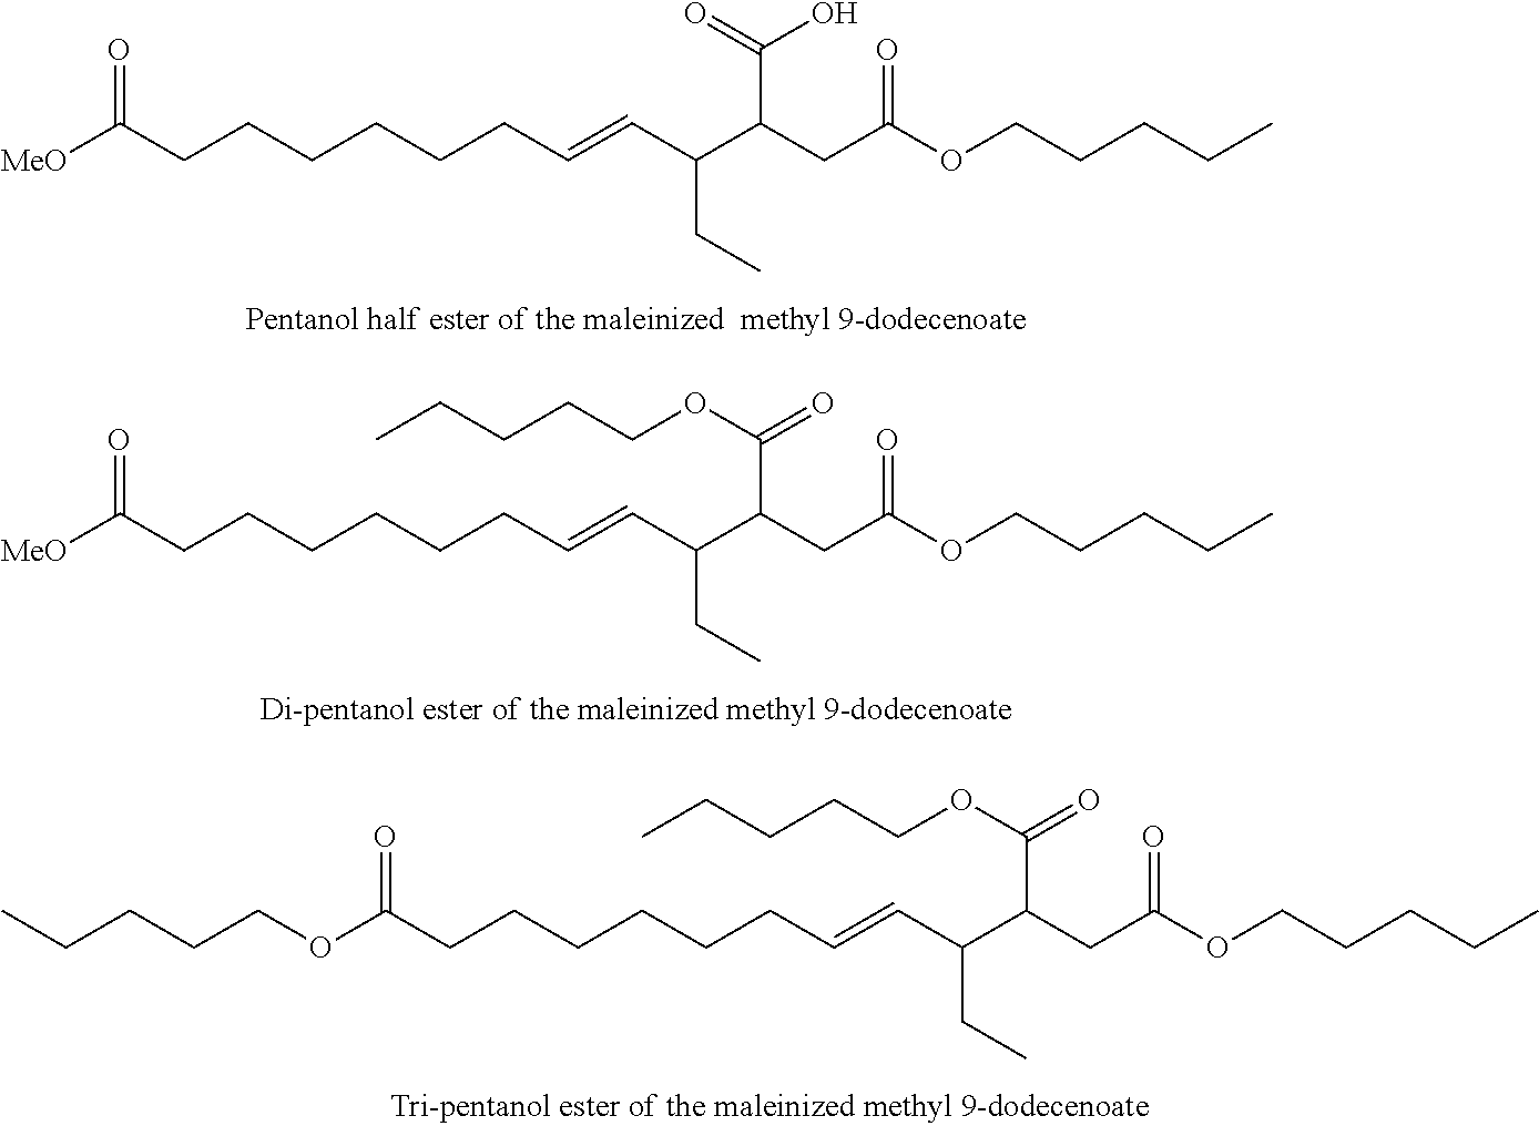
[MeO]C(CCCCCCC=CC(C(CC(OCCCCC)=O)C(O)=O)CC)=O.[MeO]C(CCCCCCC=CC(C(CC(OCCCCC)=O)C(=O)OCCCCC)CC)=O.O(C(CCCCCCC=CC(C(CC(OCCCCC)=O)C(=O)OCCCCC)CC)=O)CCCCC
